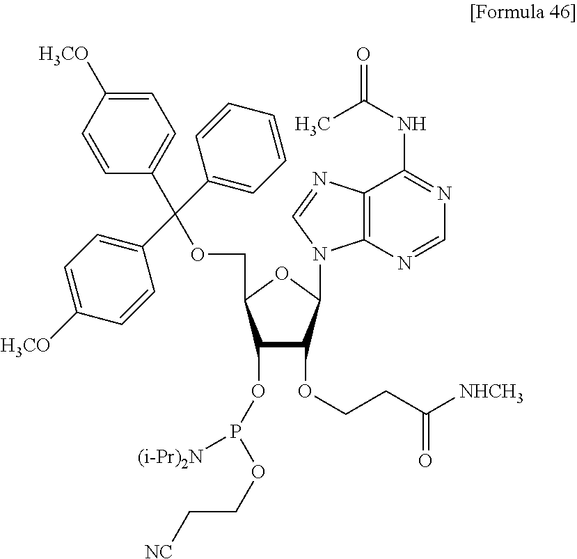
C12=C(N=CN=C1NC(=O)C)N(C1C(OCCC([NHCH3])=O)C(OP(OCC[NC])[(i-Pr)2N])C(COC(C3=CC=CC=C3)(C3=CC=C([H3CO])C=C3)C3=CC=C([H3CO])C=C3)O1)C=N2
